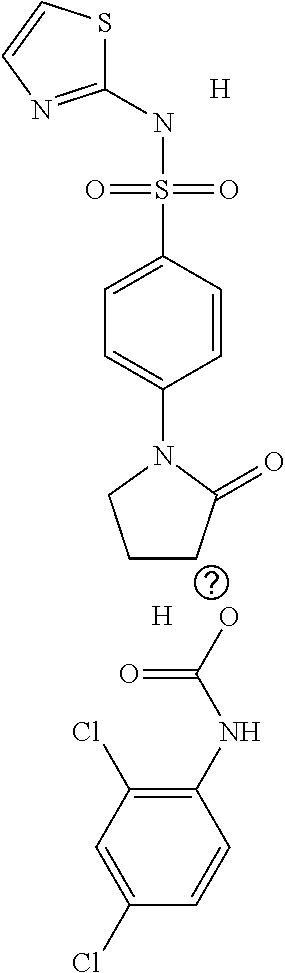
C1(NS(C2=CC=C(N3CCCC3=O)C=C2)(=O)=O)=NC=CS1.[H].[H].OC(=O)NC1=C(Cl)C=C(Cl)C=C1
